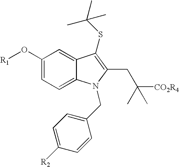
C1(O[R1])=CC=C2C(=C1)C(SC(C)(C)C)=C(CC([CO2R4])(C)C)N2CC1=CC=C([R2])C=C1
